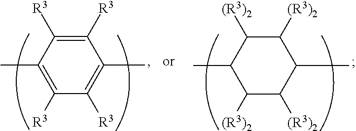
C1([R3])=C([R3])C(C)=C([R3])C([R3])=C1C.C1([(R3)2])C([(R3)2])C(C)C([(R3)2])C([(R3)2])C1C
